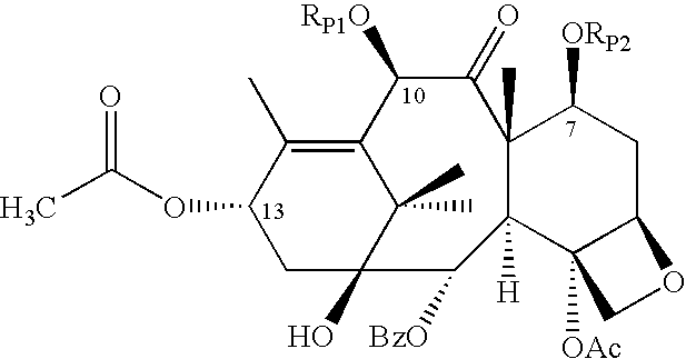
CC(OC1CC2(O)C(C)(C)C(=C1C)C([RP1O])C(=O)C1(C)C([ORP2])CC3C([OAc])(CO3)C1([H])C2[BzO])=O
